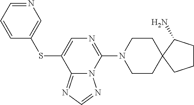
C1=CC=NC=C1SC1=CN=C(N2CCC3(CC2)C(N)CCC3)N2C1=NC=N2
